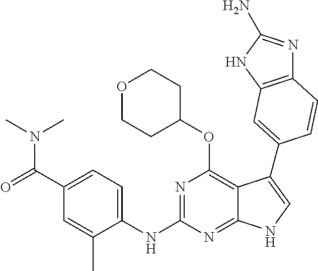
C1(C(=O)N(C)C)=CC=C(NC2=NC(OC3CCOCC3)=C3C(=N2)NC=C3C2=CC3=C(N=C(N)N3)C=C2)C(C)=C1
